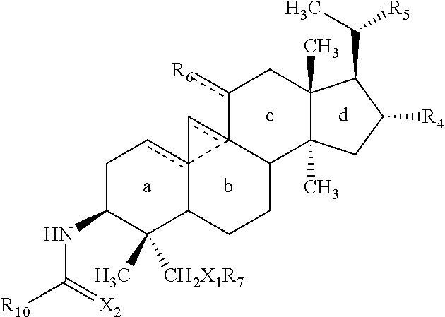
C(C1C2(C)C(C)(CC1[R4])C1c3(c-c-34cCC(NC(=[X2])[R10])C(C)([CH2X1R7])C4CC1)-c([R6])C2)([R5])C
